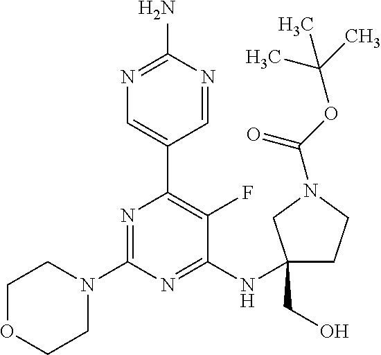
N1=C(N)N=CC(C2=C(F)C(NC3(CO)CCN(C(OC(C)(C)C)=O)C3)=NC(N3CCOCC3)=N2)=C1
